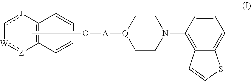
c1[J]C2=C([Z]:[W]-1)C=CC=C2.O(C)[A][Q]1CCN(C2=C3C(=CC=C2)SC=C3)CC1
